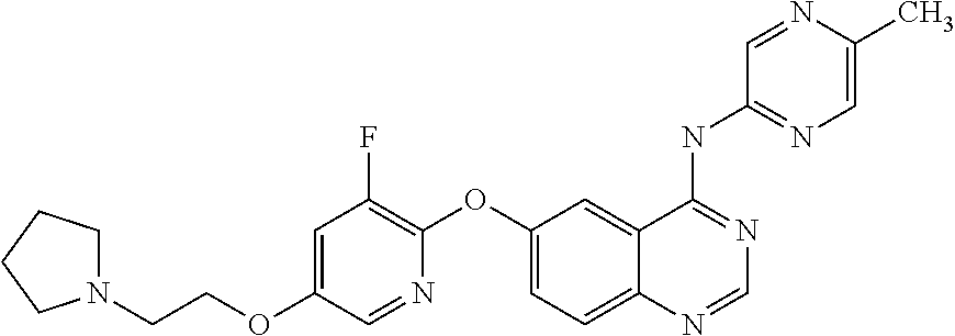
C1(OCCN2CCCC2)=CC(F)=C(OC2=CC=C3C(=C2)C(NC2=NC=C(C)N=C2)=NC=N3)N=C1
